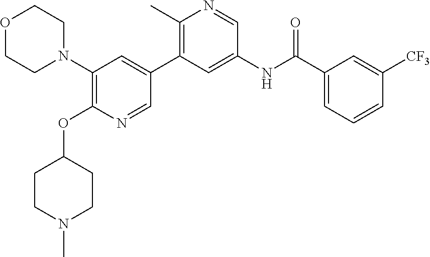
C1(N2CCOCC2)=C(OC2CCN(C)CC2)N=CC(C2=C(C)N=CC(NC(C3=CC=CC([CF3])=C3)=O)=C2)=C1
